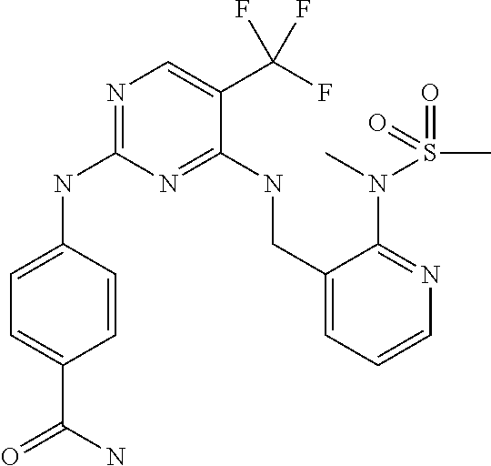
C1=C(NC2=NC=C(C(F)(F)F)C(NCC3=CC=CN=C3N(C)S(=O)(C)=O)=N2)C=CC(C(N)=O)=C1
